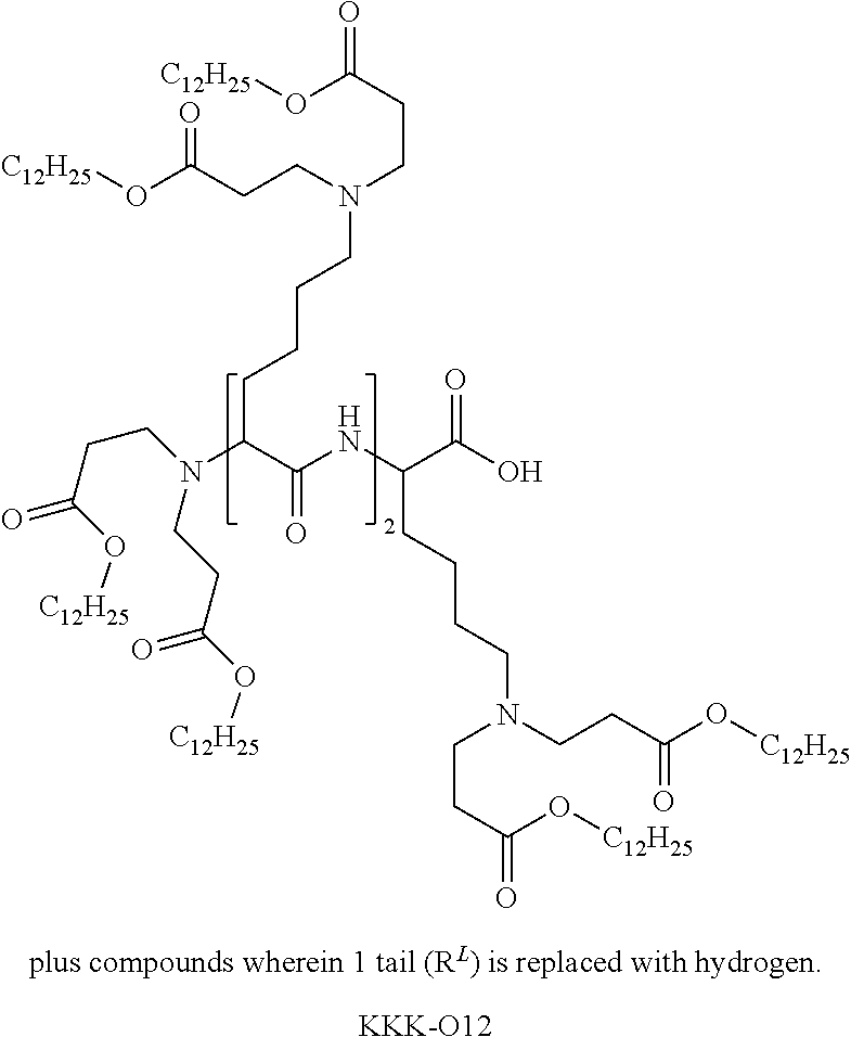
C(CCC(C(=O)O)NC(C(N(CCC(=O)O[C12H25])CCC(O[C12H25])=O)CCCCN(CCC(O[C12H25])=O)CCC(O[C12H25])=O)=O)CN(CCC(O[C12H25])=O)CCC(O[C12H25])=O.[KKK-O12]
